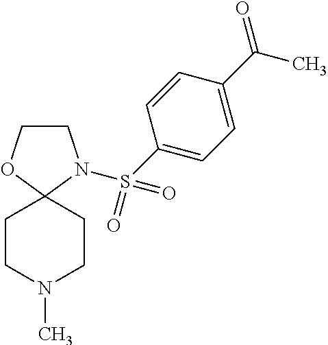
C1CN(S(C2=CC=C(C(=O)C)C=C2)(=O)=O)C2(O1)CCN(C)CC2
